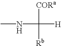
CNC([CORa])([Rb])[H]
